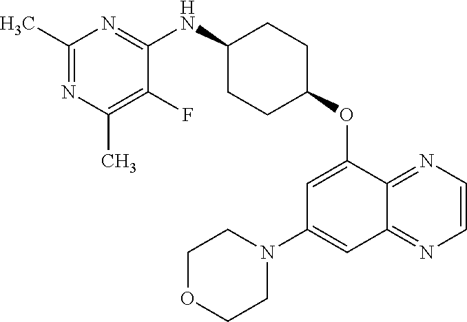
C1(C)=NC(C)=C(F)C(NC2CCC(OC3=CC(N4CCOCC4)=CC4=NC=CN=C34)CC2)=N1
